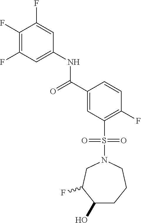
C1(F)=C(F)C=C(NC(C2=CC(S(=O)(=O)N3CC(F)C(O)CCC3)=C(F)C=C2)=O)C=C1F
